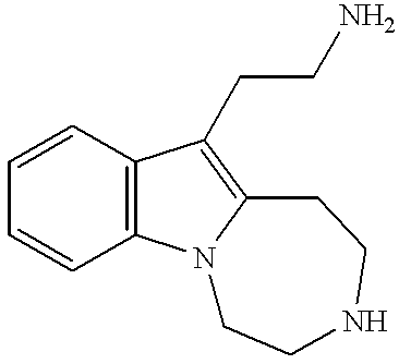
C1=CC2=C(C=C1)N1C(=C2CCN)CCNCC1
